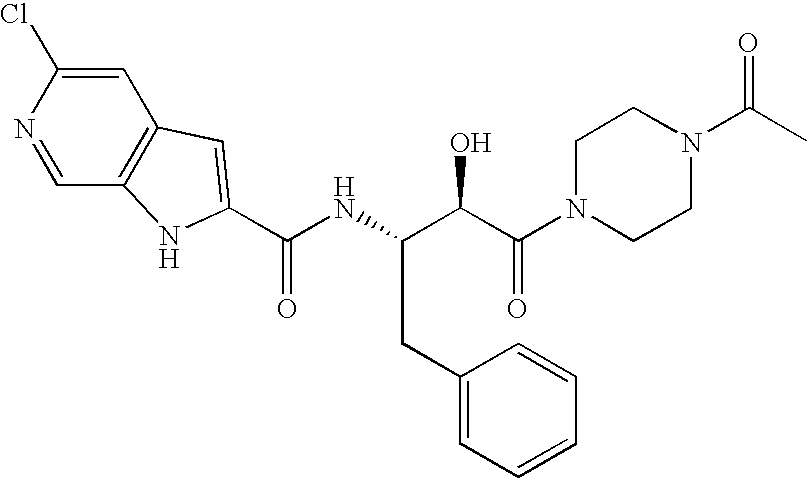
C1=C(Cl)N=CC2=C1C=C(C(NC(C(C(=O)N1CCN(C(C)=O)CC1)O)CC1=CC=CC=C1)=O)N2
